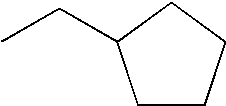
C1CCCC1CC
